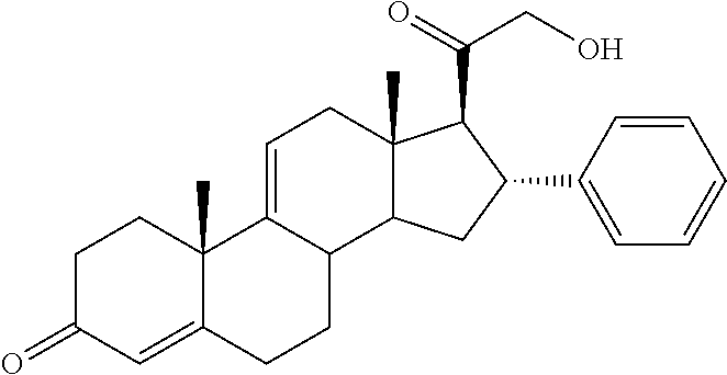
C1C(=O)C=C2C(C)(C1)C1=CCC3(C)C(C1CC2)CC(C1=CC=CC=C1)C3C(=O)CO
